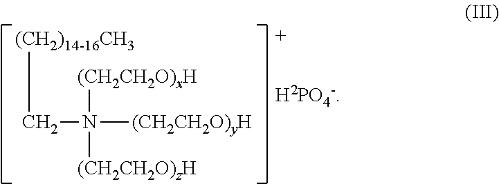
[(CH2)14-16CH3]CN([(CH2CH2O)yH])([(CH2CH2O)xH])[(CH2CH2O)zH]
